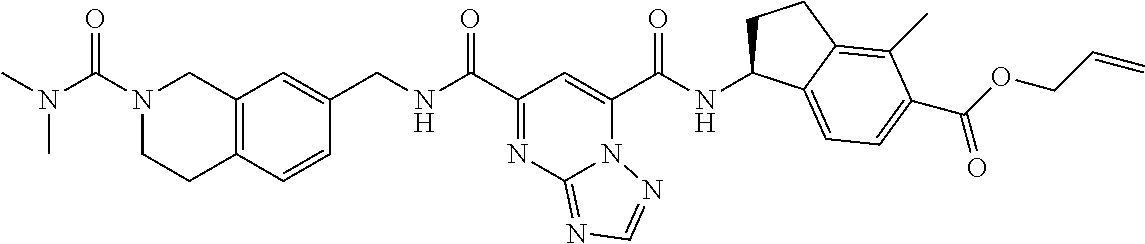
C12=C(C=CC(CNC(C3=NC4=NC=NN4C(C(NC4CCC5=C(C)C(C(OCC=C)=O)=CC=C45)=O)=C3)=O)=C1)CCN(C(N(C)C)=O)C2
